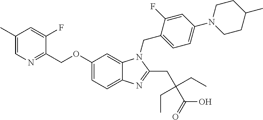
C1(OCC2=NC=C(C)C=C2F)=CC=C2C(=C1)N(CC1=CC=C(N3CCC(C)CC3)C=C1F)C(CC(CC)(CC)C(O)=O)=N2
